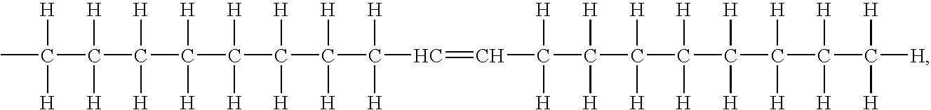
CC(C(C(C(C(C(C(C(C=CC(C(C(C(C(C(C(C([H])([H])[H])([H])[H])([H])[H])([H])[H])([H])[H])([H])[H])([H])[H])([H])[H])([H])[H])([H])[H])([H])[H])([H])[H])([H])[H])([H])[H])([H])[H])([H])[H]
